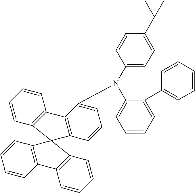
C1=CC2=C(C=C1)C1=C(C=CC=C1N(C1=CC=CC=C1C1=CC=CC=C1)C1=CC=C(C(C)(C)C)C=C1)C21C2=C(C=CC=C2)C2=C1C=CC=C2
